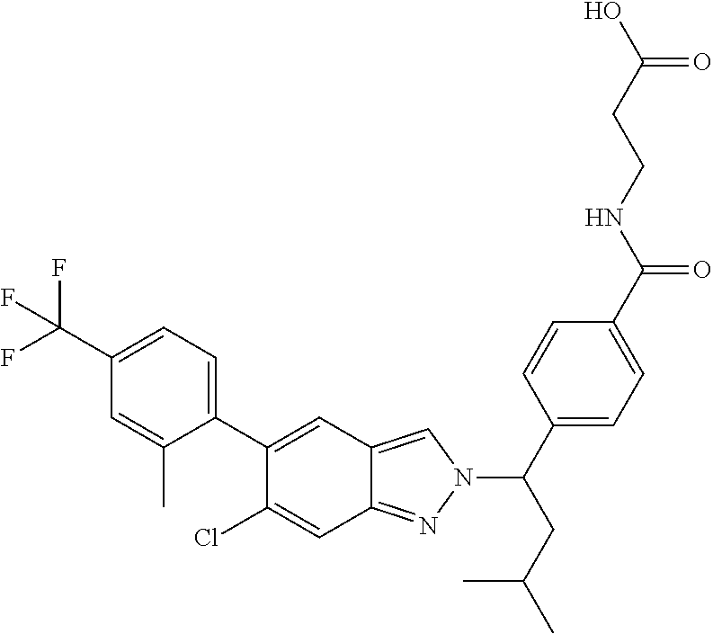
OC(CCNC(=O)C1=CC=C(C(N2C=C3C(=N2)C=C(Cl)C(C2=CC=C(C(F)(F)F)C=C2C)=C3)CC(C)C)C=C1)=O
